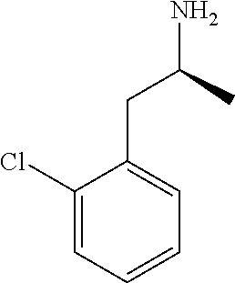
C1(Cl)=CC=CC=C1CC(N)C
